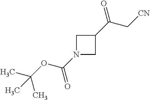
N1(C(OC(C)(C)C)=O)CC(C(C[CN])=O)C1
